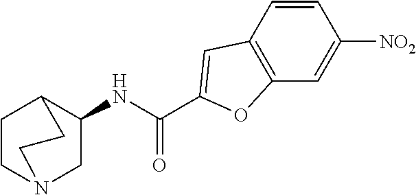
C1(NC(C2=CC3=C(C=C([NO2])C=C3)O2)=O)CN2CCC1CC2
